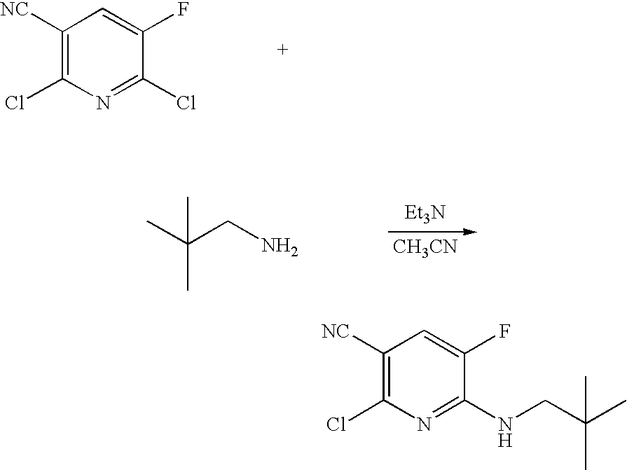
C1([NC])=C(Cl)N=C(Cl)C(F)=C1.[Et3N].[CH3CN].CC(CN)(C)C.C1([NC])=C(Cl)N=C(NCC(C)(C)C)C(F)=C1
